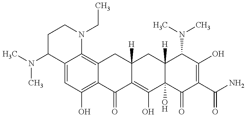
CN(C1C2=CC(O)=C3C(=C2N(CC)CC1)CC1([H])C(=C(O)C2(O)C([H])(C1)C(N(C)C)C(O)=C(C(N)=O)C2=O)C3=O)C
